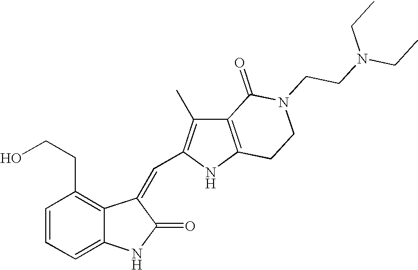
C1=CC=C2C(=C1CCO)C(=CC1=C(C)C3=C(N1)CCN(CCN(CC)CC)C3=O)C(=O)N2
